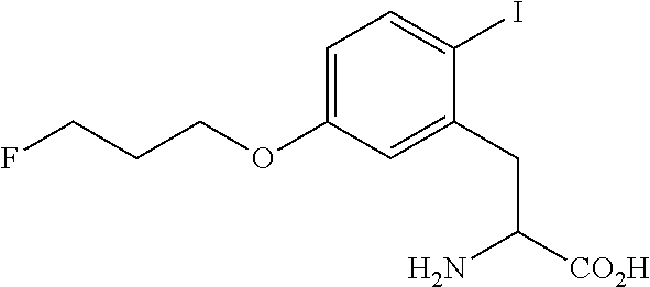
C1=C(OCCCF)C=C(CC([CO2H])N)C(I)=C1
